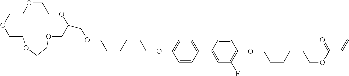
C1=CC(C2=CC(F)=C(OCCCCCCOC(C=C)=O)C=C2)=CC=C1OCCCCCCOCC1COCCOCCOCCOCCO1
